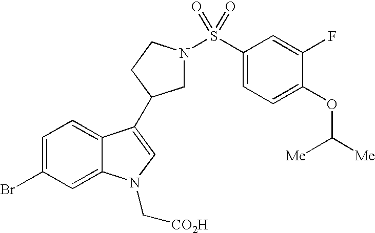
C1(Br)=CC=C2C(=C1)N(C[CO2H])C=C2C1CN(S(C2=CC=C(OC([Me])[Me])C(F)=C2)(=O)=O)CC1
